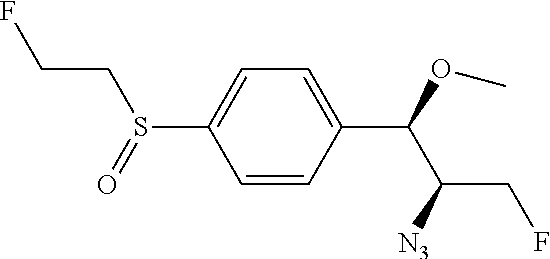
C1=CC(C(OC)C([N3])CF)=CC=C1S(=O)CCF
